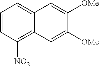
C1=CC([NO2])=C2C(=C1)C=C([OMe])C([OMe])=C2
